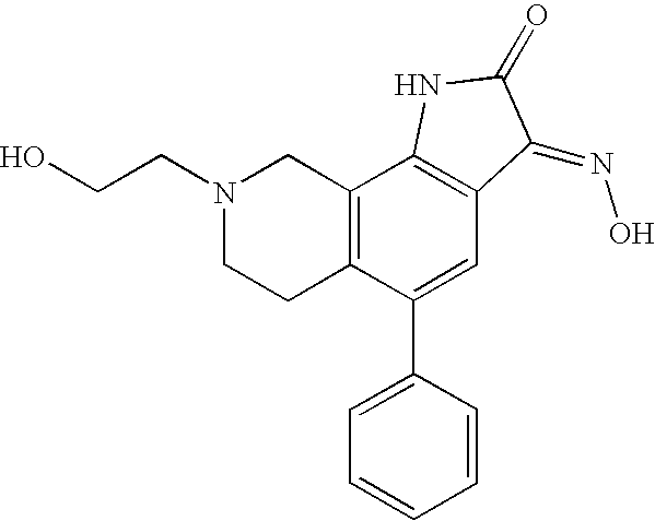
C12=C(C(C3=CC=CC=C3)=CC3=C1NC(=O)C3=NO)CCN(CCO)C2
